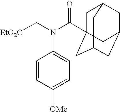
[EtO2C]CN(C(=O)C12CC3CC(CC(C1)C3)C2)C1=CC=C([OMe])C=C1
